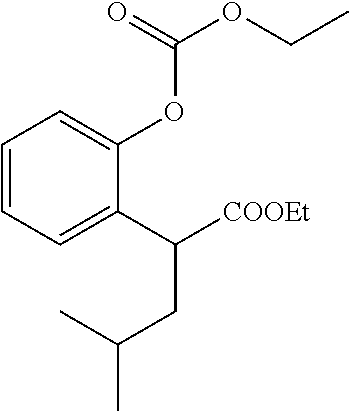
C1=CC=C(C([COOEt])CC(C)C)C(OC(=O)OCC)=C1
